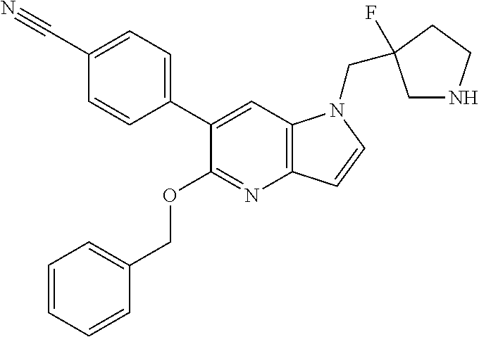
C1(C2=CC=C(C#N)C=C2)=CC2=C(N=C1OCC1=CC=CC=C1)C=CN2CC1(F)CNCC1
